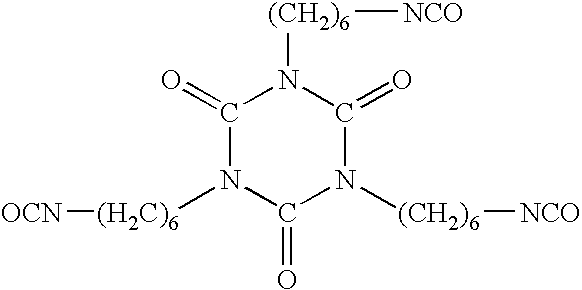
C1(=O)N([(CH2)6][NCO])C(=O)N([(CH2)6][NCO])C(=O)N1[(H2C)6][OCN]
